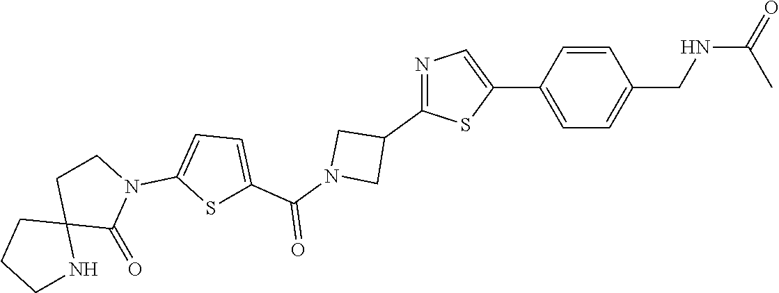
N1=C(C2CN(C(C3=CC=C(N4CCC5(C4=O)CCCN5)S3)=O)C2)SC(C2=CC=C(CNC(=O)C)C=C2)=C1
